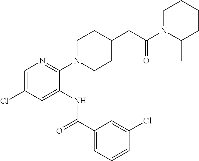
C1=C(Cl)C=C(NC(C2=CC=CC(Cl)=C2)=O)C(N2CCC(CC(=O)N3C(C)CCCC3)CC2)=N1
